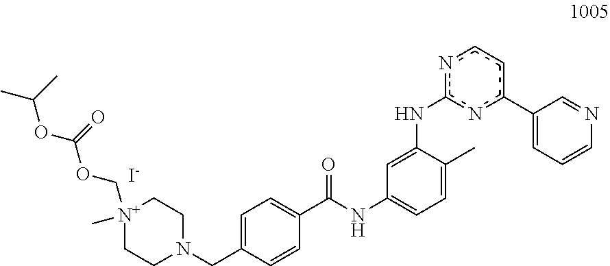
C1=C(CN2CC[N+](C)(COC(=O)OC(C)C)CC2)C=CC(C(=O)NC2=CC=C(C)C(Nc3nc(C4=CC=CN=C4)ccn3)=C2)=C1.[I-]
